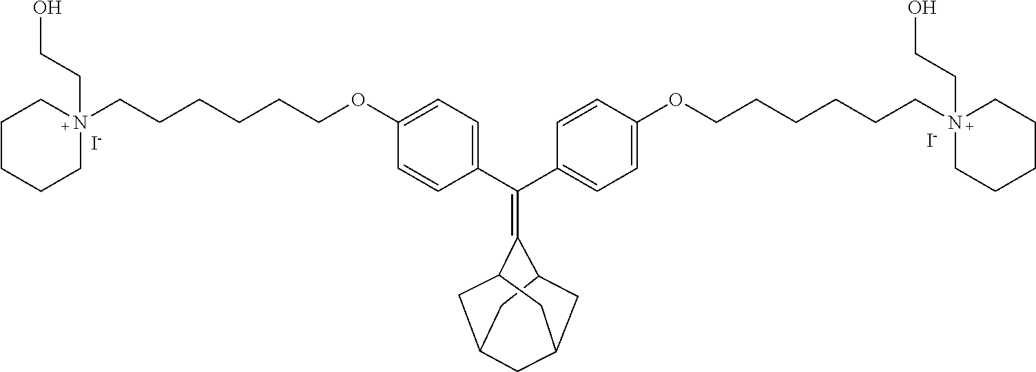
[I-].C1=CC(C(C2=CC=C(OCCCCCCN3(CCO)CCCCC3)C=C2)=C2C3CC4CC(CC2C4)C3)=CC=C1OCCCCCCN1(CCO)CCCCC1.[I-]
